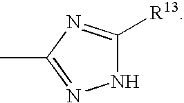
N1C([R13])=NC(C)=N1
